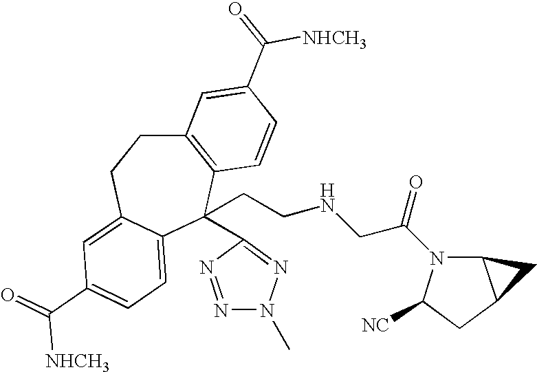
C12=C(C(CCNCC(=O)N3C4C(CC3[CN])C4)(C3=NN(C)N=N3)C3=CC=C(C(=O)[NHCH3])C=C3CC1)C=CC(C(=O)[NHCH3])=C2
